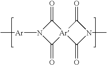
C1(=O)N([Ar]C)C(=O)[Ar]12C(=O)N(C)C2=O
